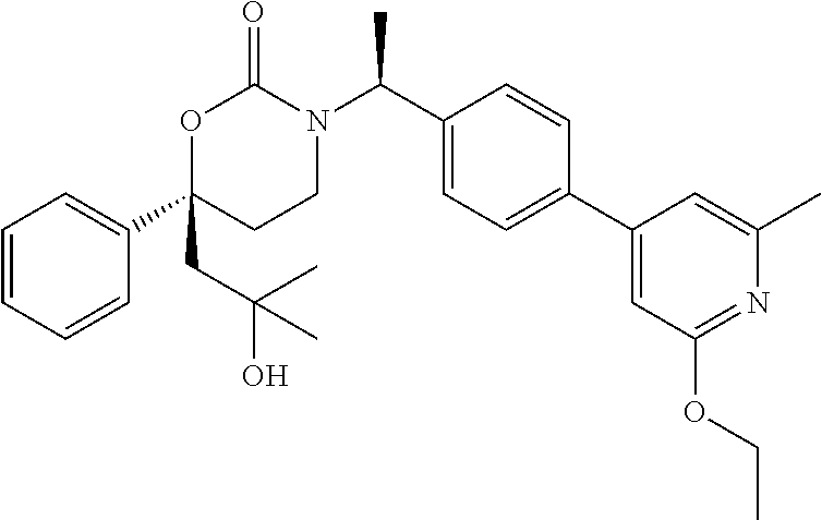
C1=CC=CC(C2(CC(O)(C)C)CCN(C(C3=CC=C(C4=CC(OCC)=NC(C)=C4)C=C3)C)C(=O)O2)=C1
